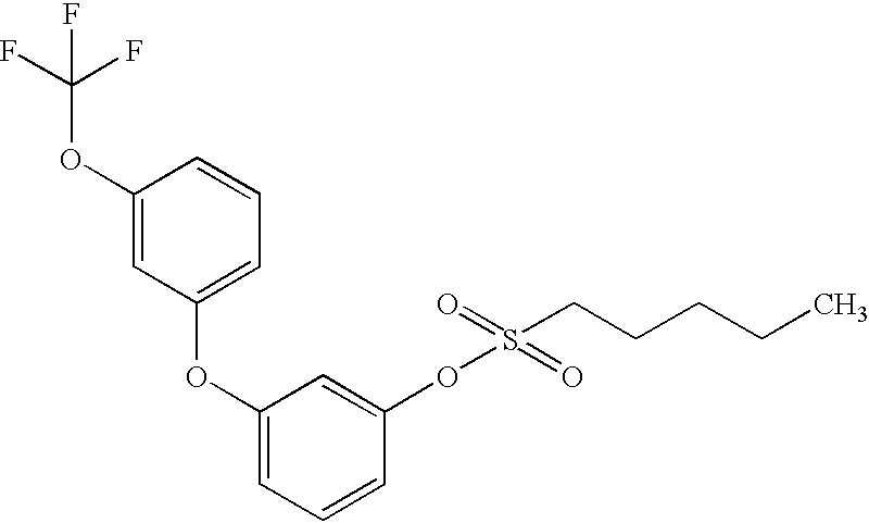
C1(OC(F)(F)F)=CC(OC2=CC=CC(OS(=O)(CCCCC)=O)=C2)=CC=C1
